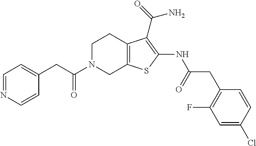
C(C1=CC=NC=C1)C(N1CC2=C(CC1)C(C(=O)N)=C(NC(CC1=C(F)C=C(Cl)C=C1)=O)S2)=O
